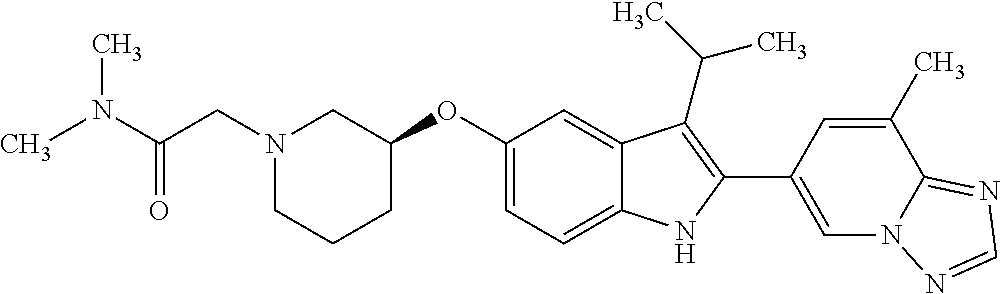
C1(OC2=CC=C3C(=C2)C(C(C)C)=C(C2=CN4C(=NC=N4)C(C)=C2)N3)CN(CC(N(C)C)=O)CCC1
